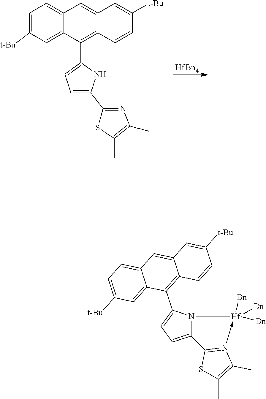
C12=CC([t-Bu])=CC=C1C=C1C=C([t-Bu])C=CC1=C2C1=CC=C(C2=NC(C)=C(C)S2)N1.[HfBn4].C12=CC=C(C3=C4C(=CC5=CC=C([t-Bu])C=C35)C=C([t-Bu])C=C4)N1[Hf]([Bn])([Bn])([Bn])-N1=C2SC(C)=C1C
